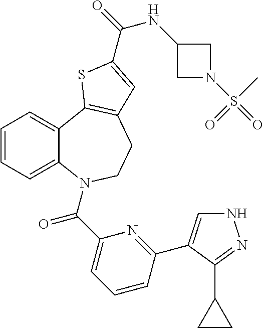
C1=CC=C2C(=C1)C1=C(CCN2C(C2=CC=CC(C3=CNN=C3C3CC3)=N2)=O)C=C(C(=O)NC2CN(S(=O)(C)=O)C2)S1
